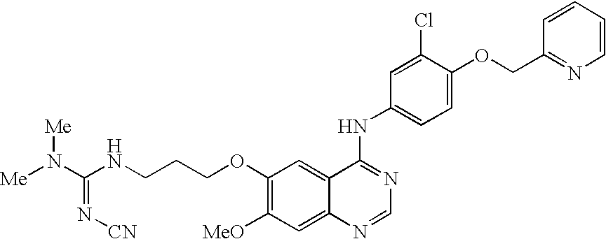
[Me]N(C(NCCCOC1=C([MeO])C=C2C(=C1)C(NC1=CC=C(OCC3=NC=CC=C3)C(Cl)=C1)=NC=N2)=N[CN])[Me]
